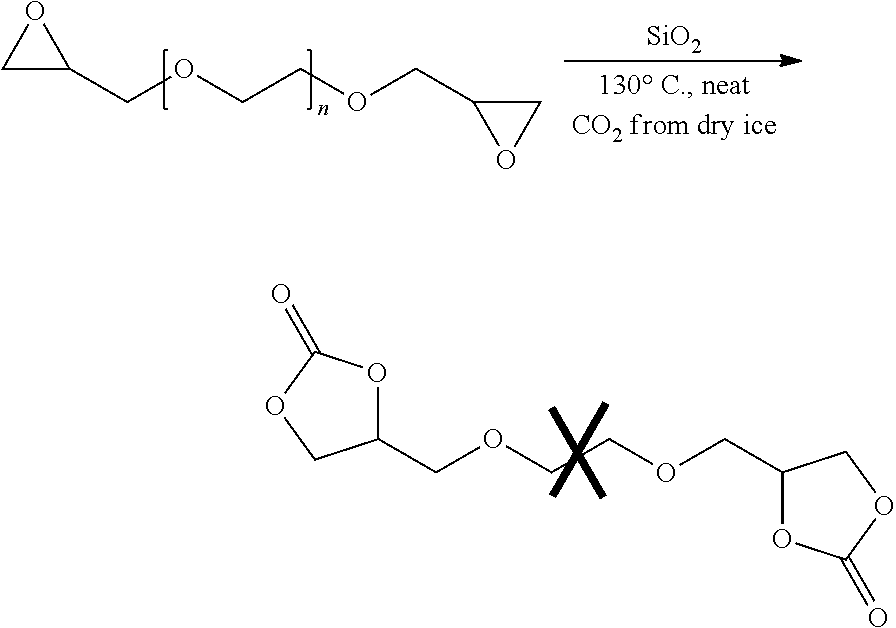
C1C(COCCOCC2CO2)O1.[SiO2].C1(COCCOCC2OC(=O)OC2)OC(=O)OC1
